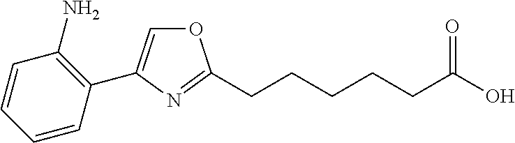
O1C=C(C2=C(N)C=CC=C2)N=C1CCCCCC(O)=O
